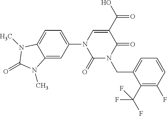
C1=C2C(=CC(N3C(=O)N(CC4=CC=CC(F)=C4C(F)(F)F)C(=O)C(C(=O)O)=C3)=C1)N(C)C(=O)N2C
